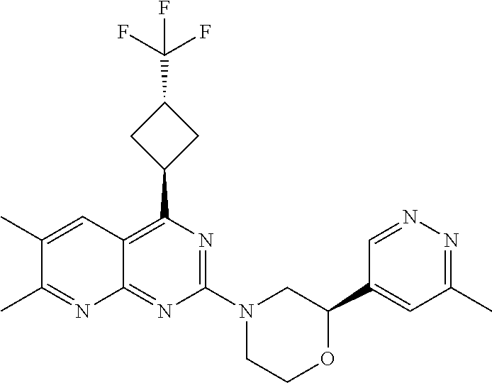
C12=C(C3CC(C(F)(F)F)C3)N=C(N3CCOC(C4=CC(C)=NN=C4)C3)N=C1N=C(C)C(C)=C2
